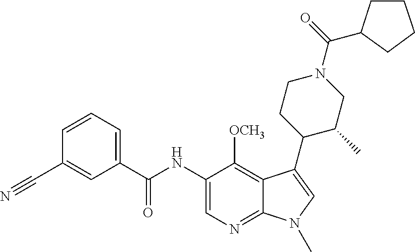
C1=CC=C(C(NC2=CN=C3C(=C2[OCH3])C(C2C(C)CN(C(=O)C4CCCC4)CC2)=CN3C)=O)C=C1C#N
